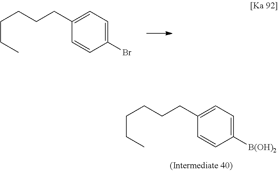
C1([B(OH)2])=CC=C(CCCCCC)C=C1.C1(Br)=CC=C(CCCCCC)C=C1
